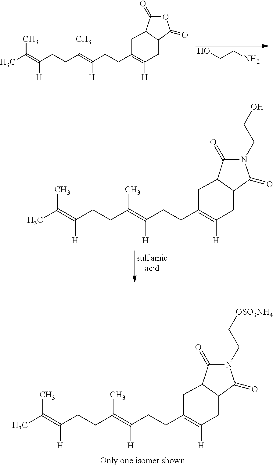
OCCN.CC(=C(CCC(=C(CCC1=C([H])CC2C(C1)C(=O)OC2=O)[H])C)[H])C.CC(=C(CCC(=C(CCC1=C([H])CC2C(C1)C(=O)N(CC[OSO3NH4])C2=O)[H])C)[H])C.CC(=C(CCC(=C(CCC1=C([H])CC2C(C1)C(=O)N(CCO)C2=O)[H])C)[H])C
